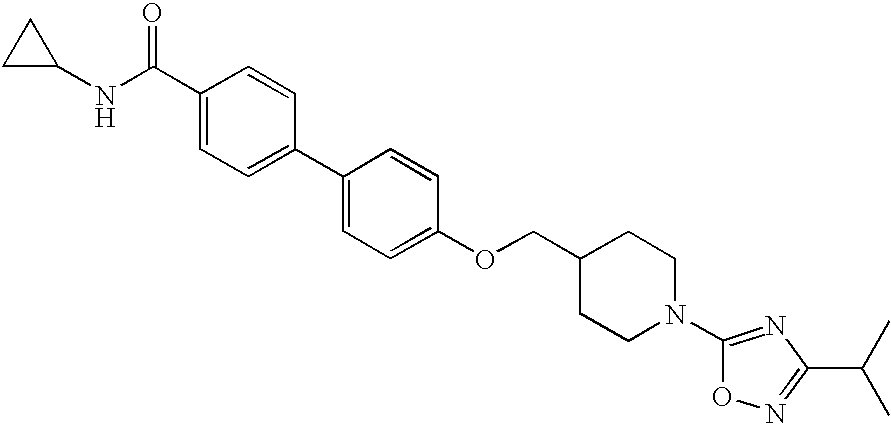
C1(C(=O)NC2CC2)=CC=C(C2=CC=C(OCC3CCN(C4=NC(C(C)C)=NO4)CC3)C=C2)C=C1
